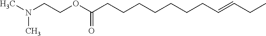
C(COC(CCCCCCCC=CCC)=O)N(C)C
